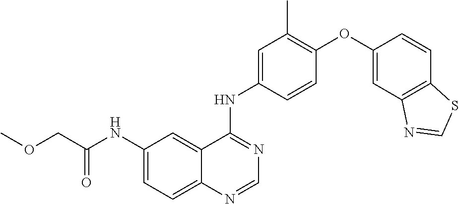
C1=C(NC(COC)=O)C=C2C(=C1)N=CN=C2NC1=CC(C)=C(OC2=CC3=C(C=C2)SC=N3)C=C1
